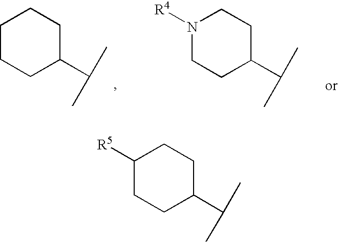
C1CCC(C(C)C)CC1.C1CC(C(C)C)CCN1[R4].C1CC(C(C)C)CCC1[R5]
